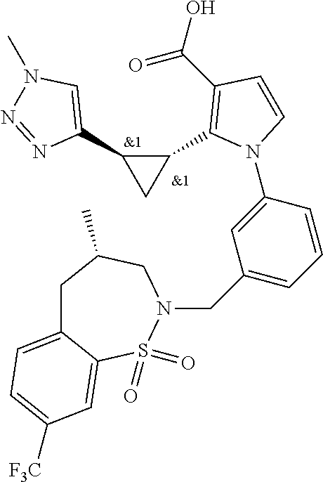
C1(C2=C(C(O)=O)C=CN2C2=CC(CN3S(=O)(=O)C4=CC([F3C])=CC=C4CC(C)C3)=CC=C2)C(C2=CN(C)N=N2)C1
